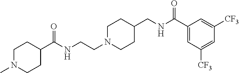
N(CCN1CCC(CNC(C2=CC([CF3])=CC([CF3])=C2)=O)CC1)C(C1CCN(C)CC1)=O
